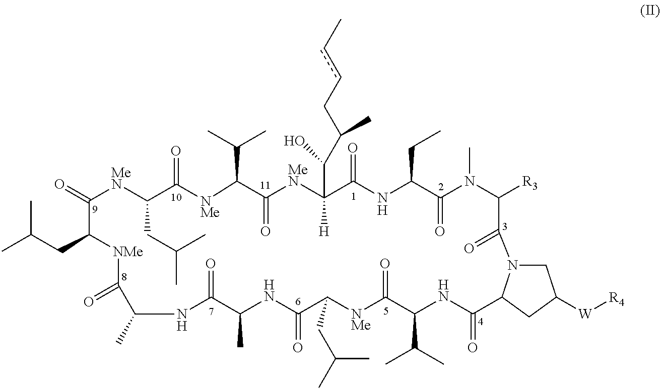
CC(CC1[NMe]C(=O)C(C)NC(=O)C(C)NC(=O)C(CC(C)C)[NMe]C(=O)C(C(C)C)NC(=O)C2N(CC([W][R4])C2)C(=O)C([R3])N(C)C(=O)C(CC)NC(=O)C([H])(C(C(CccC)C)O)[MeN]C(=O)C(C(C)C)[NMe]C(=O)C(CC(C)C)[MeN]C1=O)C
